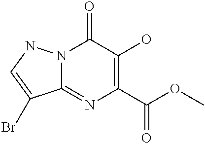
N12C(=NC(C(OC)=O)=C(O)C1=O)C(Br)=CN2
